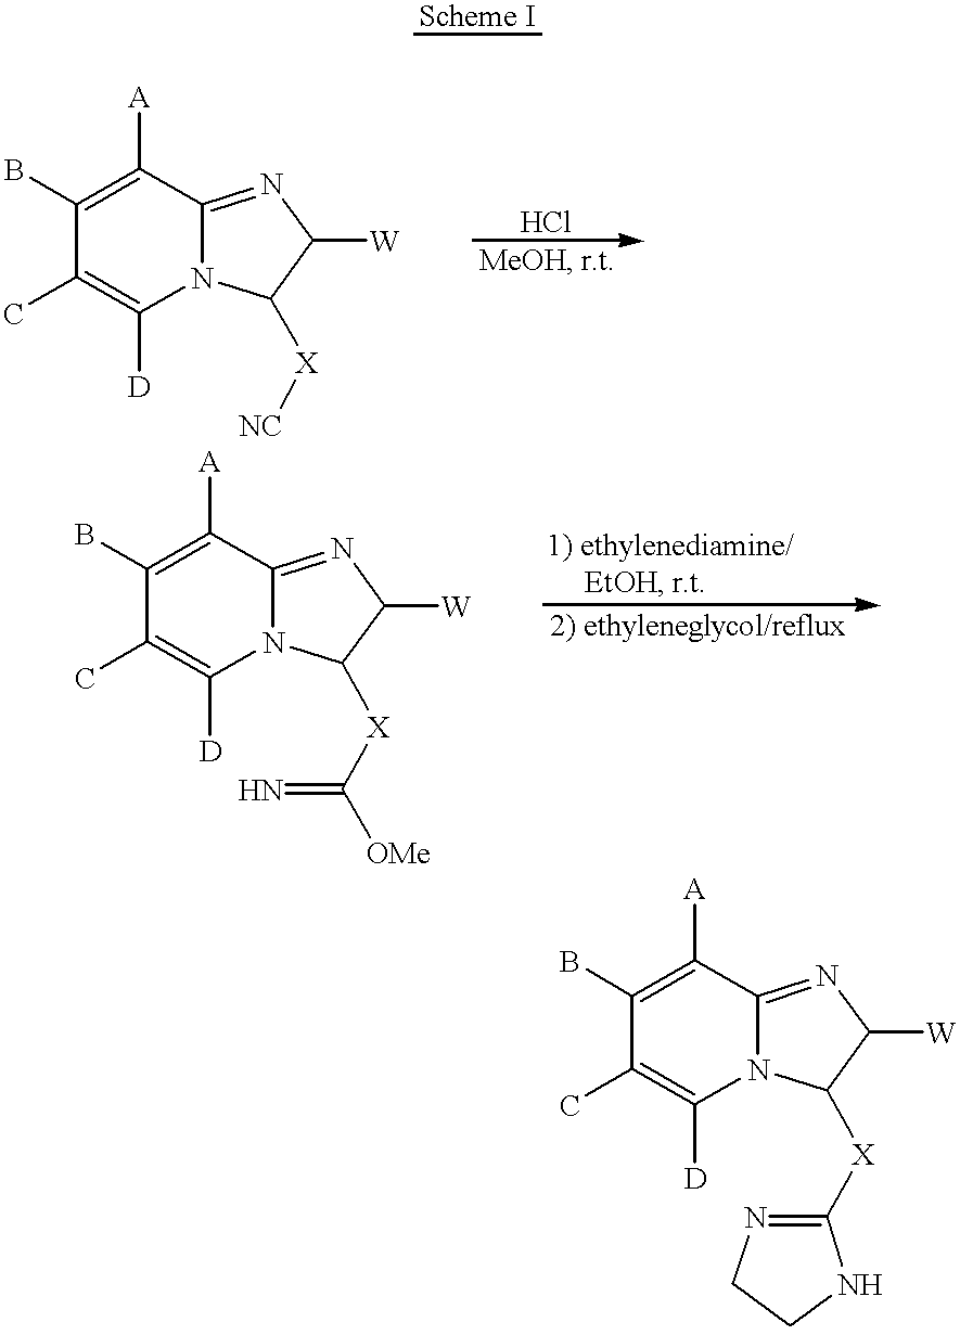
N12C(=NC([W])C1[X][NC])C([A])=C(B)C(C)=C2[D].N12C(=NC([W])C1[X]C(=N)[OMe])C([A])=C(B)C(C)=C2[D].N12C(=NC([W])C1[X]C1=NCCN1)C([A])=C(B)C(C)=C2[D]
